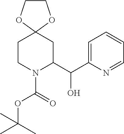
C1N(C(OC(C)(C)C)=O)C(C(C2=CC=CC=N2)O)CC2(C1)OCCO2
